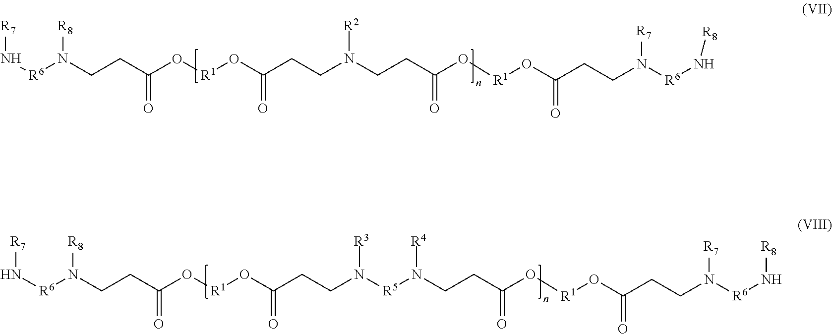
[R7]N[R6]N(CCC(O[R1]OC(CCN(CCC(O[R1]OC(CCN([R6]N[R8])[R7])=O)=O)[R2])=O)=O)[R8].[R7]N[R6]N(CCC(O[R1]OC(CCN([R5]N(CCC(O[R1]OC(CCN([R6]N[R8])[R7])=O)=O)[R4])[R3])=O)=O)[R8]
